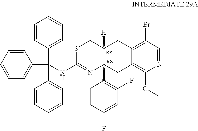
C(NC1=NC2(C3=C(F)C=C(F)C=C3)C([H])(CC3=C(Br)C=NC(OC)=C3C2)CS1)(C1=CC=CC=C1)(C1=CC=CC=C1)C1=CC=CC=C1
